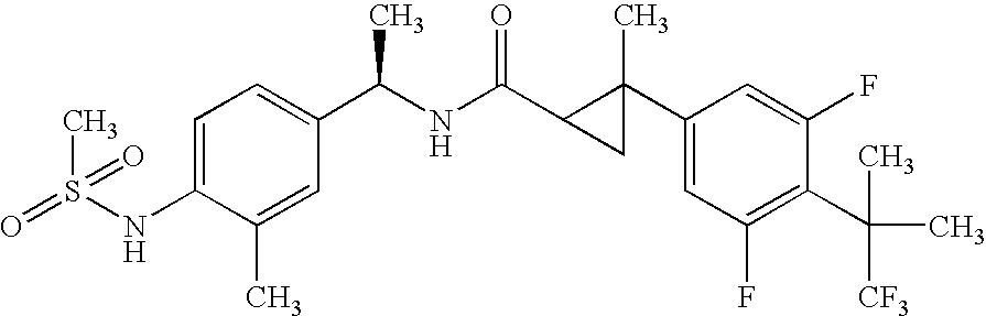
C1=C(NS(=O)(C)=O)C(C)=CC(C(C)NC(=O)C2CC2(C2=CC(F)=C(C(C)([CF3])C)C(F)=C2)C)=C1
